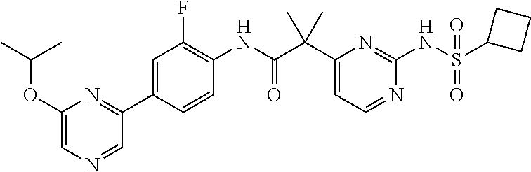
C1(C(C(NC2=C(F)C=C(C3=NC(OC(C)C)=CN=C3)C=C2)=O)(C)C)=CC=NC(NS(C2CCC2)(=O)=O)=N1
